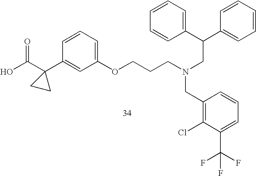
C1=CC=C(C(C2=CC=CC=C2)CN(CC2=C(Cl)C(C(F)(F)F)=CC=C2)CCCOC2=CC=CC(C3(C(O)=O)CC3)=C2)C=C1
